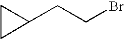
C1CC1CCBr
